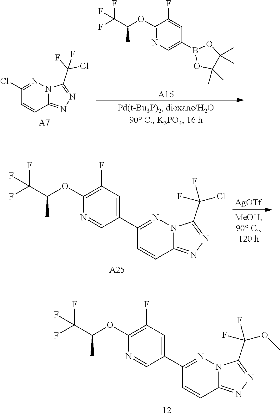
C1(OC(C(F)(F)F)C)=C(F)C=C(C2=NN3C(=NN=C3C(F)(OC)F)C=C2)C=N1.C1(Cl)=NN2C(=NN=C2C(Cl)(F)F)C=C1.[A7].C1(OC(C(F)(F)F)C)=NC=C(B2OC(C)(C)C(C)(C)O2)C=C1F.[A16].C1(OC(C(F)(F)F)C)=C(F)C=C(C2=NN3C(=NN=C3C(F)(Cl)F)C=C2)C=N1.[A25].[AgOTf]
